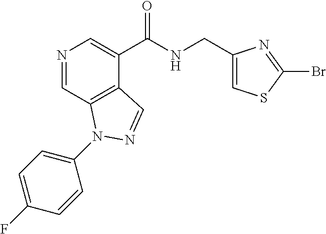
N1=CC2=C(C(C(NCC3=CSC(Br)=N3)=O)=C1)C=NN2C1=CC=C(F)C=C1
